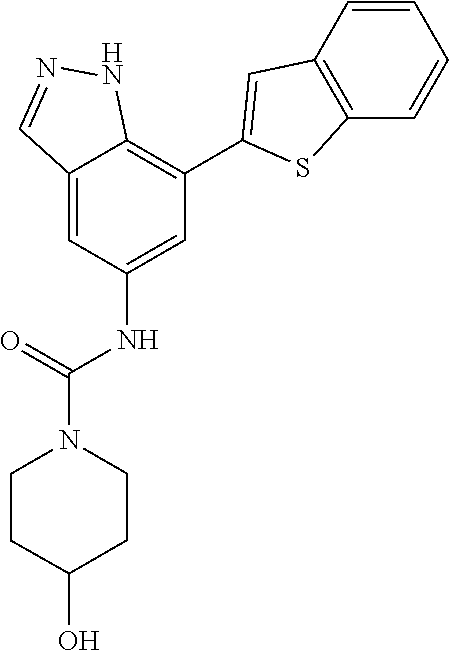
C12=CC(NC(=O)N3CCC(O)CC3)=CC(C3=CC4=C(S3)C=CC=C4)=C1NN=C2
